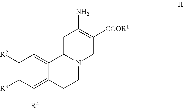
C1([R2])=C([R3])C([R4])=C2C(=C1)C1N(CC2)CC([COOR1])=C(N)C1
